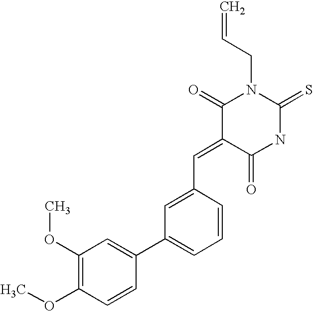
C=CCN1C(=O)C(=CC2=CC(C3=CC(OC)=C(OC)C=C3)=CC=C2)C(=O)NC1=S
